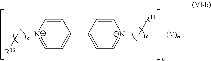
C1(C2=CC=[N+](C[R14])C=C2)=CC=[N+](C[R13])C=C1
